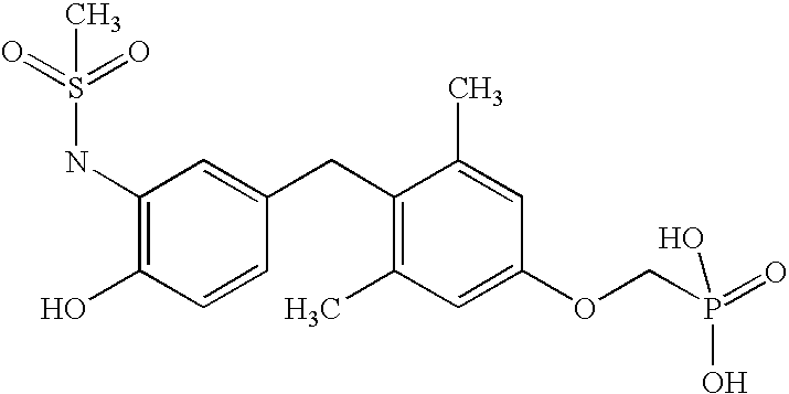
C1(NS(=O)(=O)C)=C(O)C=CC(CC2=C(C)C=C(OCP(O)(O)=O)C=C2C)=C1
